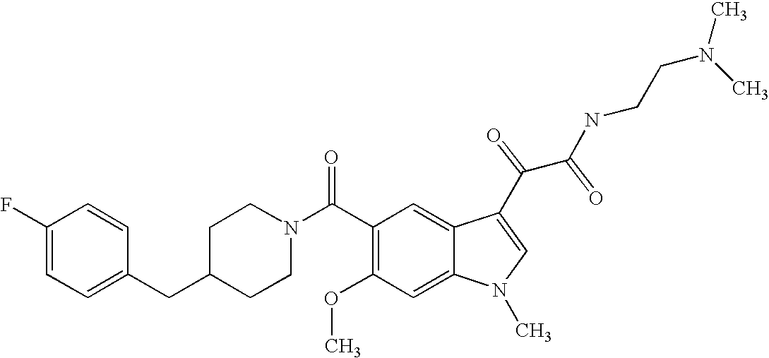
C1(F)=CC=C(CC2CCN(C(C3=C(OC)C=C4C(=C3)C(C(C(NCCN(C)C)=O)=O)=CN4C)=O)CC2)C=C1
